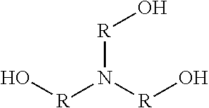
O[R]N([R]O)[R]O
